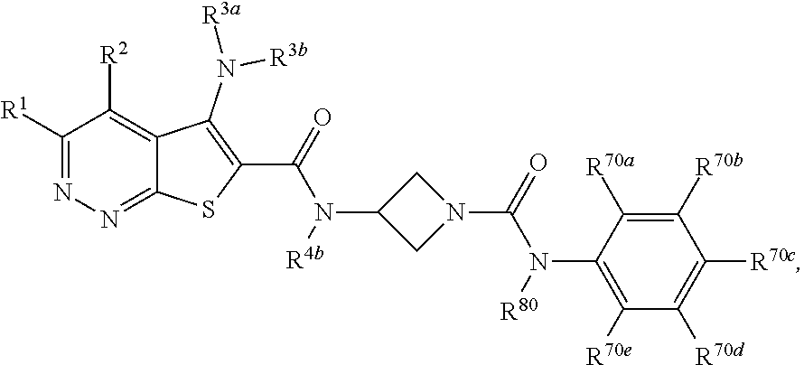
C1([R1])=NN=C2C(=C1[R2])C(N([R3b])[R3a])=C(C(=O)N(C1CN(C(=O)N(C3=C([R70e])C([R70d])=C([R70c])C([R70b])=C3[R70a])[R80])C1)[R4b])S2
